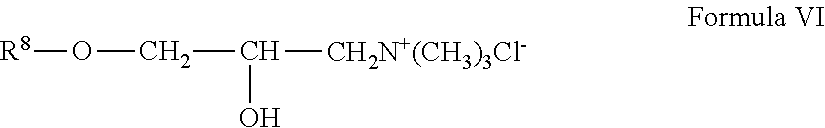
C(CO[R8])(O)[CH2N+(CH3)3Cl-]
